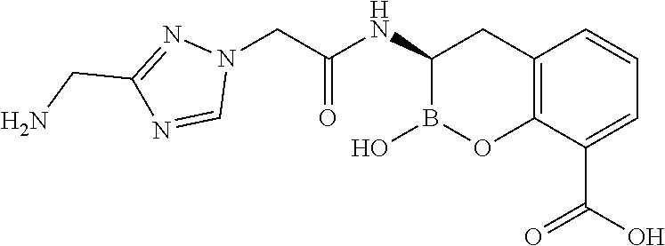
C12=C(C(C(O)=O)=CC=C1)OB(O)C(NC(CN1N=C(CN)N=C1)=O)C2
